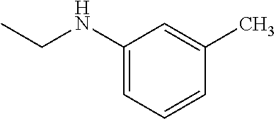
C1(NCC)=CC=CC(C)=C1
